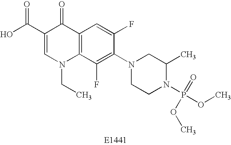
C1(C(O)=O)=CN(CC)C2=C(C1=O)C=C(F)C(N1CCN(P(OC)(=O)OC)C(C)C1)=C2F
